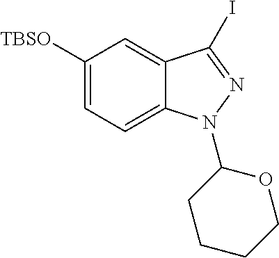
C1([TBSO])=CC=C2C(=C1)C(I)=NN2C1CCCCO1
